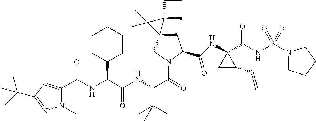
C(=O)(NC(C(NC(C(=O)N1CC2(CC1C(NC1(C(NS(N3CCCC3)(=O)=O)=O)CC1C=C)=O)C1(C2(C)C)CCC1)C(C)(C)C)=O)C1CCCCC1)C1=CC(C(C)(C)C)=NN1C
